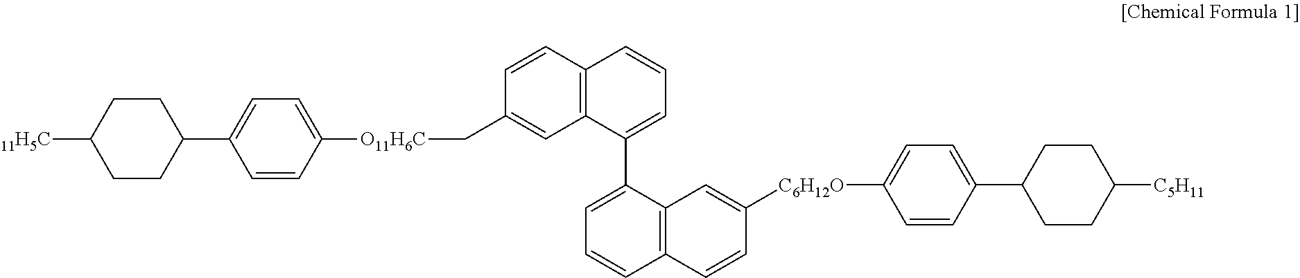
C1CC(C2=CC=C([O11H6C]CC3=CC4=C(C=C3)C=CC=C4C3=CC=CC4=C3C=C([C6H12O]C3=CC=C(C5CCC([C5H11])CC5)C=C3)C=C4)C=C2)CCC1[11H5C]
